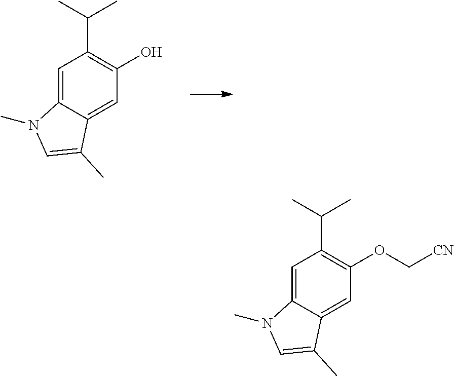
OC1=C(C(C)C)C=C2C(=C1)C(C)=CN2C.O(C1=C(C(C)C)C=C2C(=C1)C(C)=CN2C)C[CN]
